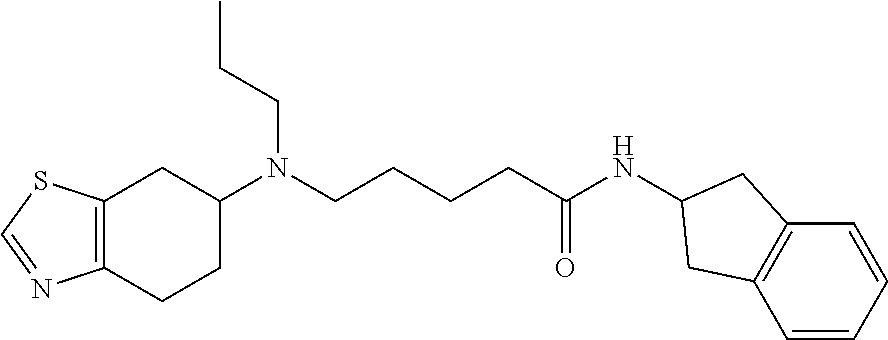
C12=C(CCC(N(CCCCC(NC3CC4=C(C=CC=C4)C3)=O)CCC)C1)N=CS2
